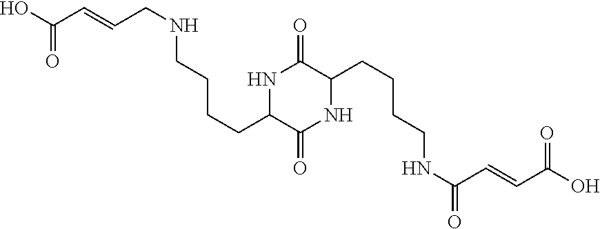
C(C=CCNCCCCC1C(=O)NC(CCCCNC(C=CC(O)=O)=O)C(=O)N1)(O)=O
